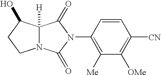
C12([H])N(C(=O)N(C3=C([Me])C([OMe])=C([CN])C=C3)C1=O)CCC2O
